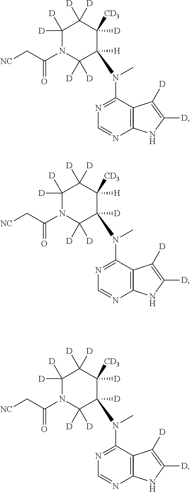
C12=C(C(N(C)C3([H])C([D])([D])N(C(C[NC])=O)C([D])([D])C([D])([D])C3([D])[CD3])=NC=N1)C([D])=C([D])N2.C12=C(C(N(C)C3([D])C([D])([D])N(C(C[NC])=O)C([D])([D])C([D])([D])C3([H])[CD3])=NC=N1)C([D])=C([D])N2.C12=C(C(N(C)C3([D])C([D])([D])N(C(C[NC])=O)C([D])([D])C([D])([D])C3([D])[CD3])=NC=N1)C([D])=C([D])N2
